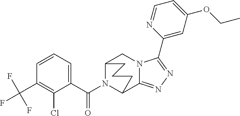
C12N(C(C3=CC=CC(C(F)(F)F)=C3Cl)=O)C(C3=NN=C(C4=CC(OCC)=CC=N4)N3C1)CCC2
